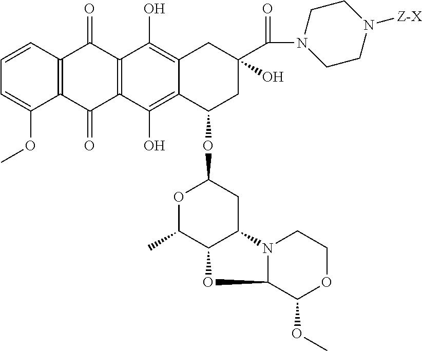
C1=CC2=C(C(OC)=C1)C(=O)C1=C(C2=O)C(O)=C2C(=C1O)C(OC1OC(C)C3C(C1)N1C(C(OC)OCC1)O3)CC(C(N1CCN([Z-X])CC1)=O)(O)C2
